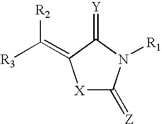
[X]1C(=[Z])N([R1])C(=[Y])C1=C([R3])[R2]
